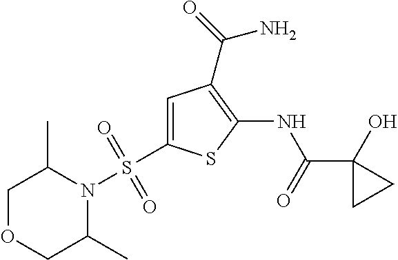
C1(C(=O)NC2=C(C(=O)N)C=C(S(N3C(C)COCC3C)(=O)=O)S2)(O)CC1
